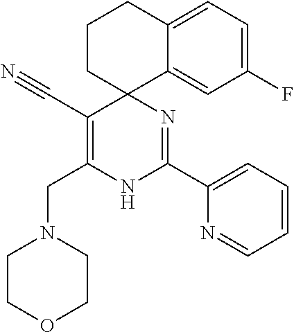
C1CC2(C3=CC(F)=CC=C3C1)C(C#N)=C(CN1CCOCC1)NC(C1=CC=CC=N1)=N2
